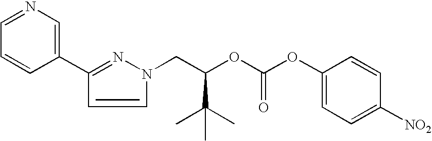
N1(CC(OC(OC2=CC=C([NO2])C=C2)=O)C(C)(C)C)C=CC(C2=CN=CC=C2)=N1
